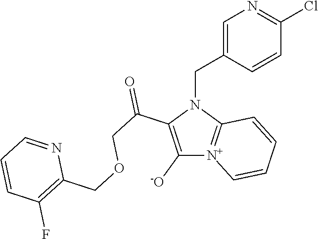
C1([-O])=C(C(COCC2=C(F)C=CC=N2)=O)N(CC2=CN=C(Cl)C=C2)C2=[N+]1C=CC=C2
